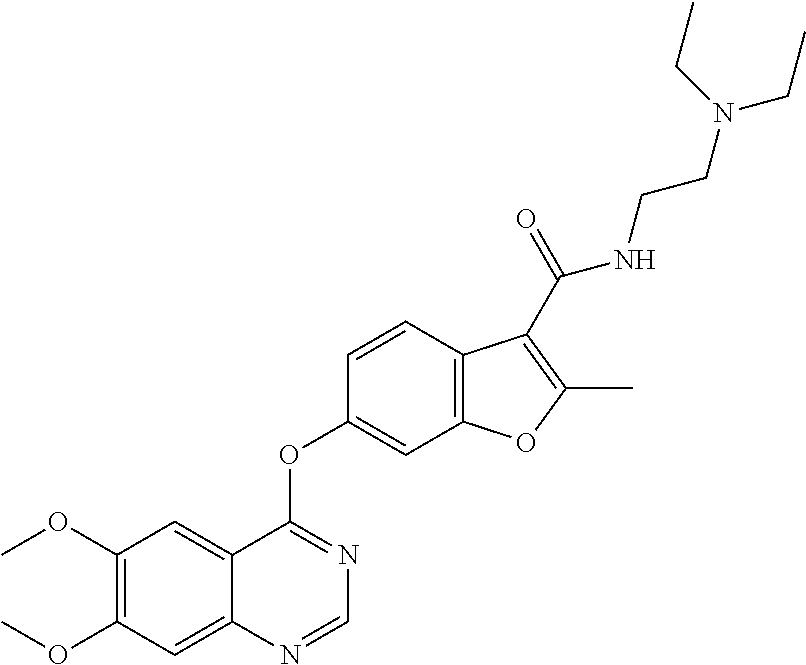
C1=NC2=CC(OC)=C(OC)C=C2C(OC2=CC3=C(C=C2)C(C(=O)NCCN(CC)CC)=C(C)O3)=N1
